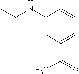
C1(NCC)=CC(C(=O)C)=CC=C1
